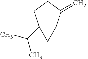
C12(C(C)C)C(C(=C)CC1)C2
